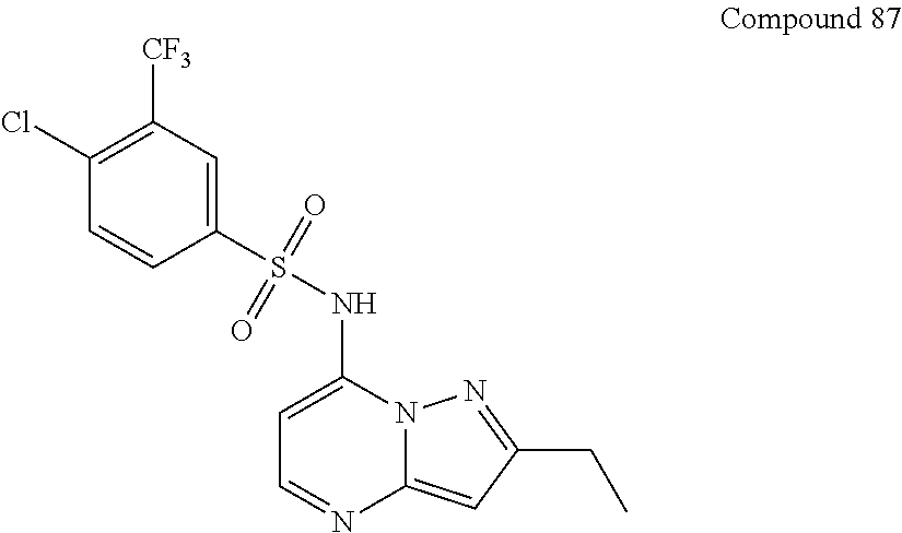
C1=C(NS(=O)(C2=CC([CF3])=C(Cl)C=C2)=O)N2C(=CC(CC)=N2)N=C1
